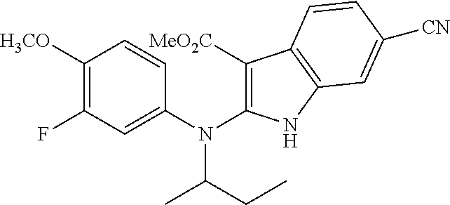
C1([H3CO])=C(F)C=C(N(C2=C([MeO2C])C3=C(N2)C=C([CN])C=C3)C(CC)C)C=C1
